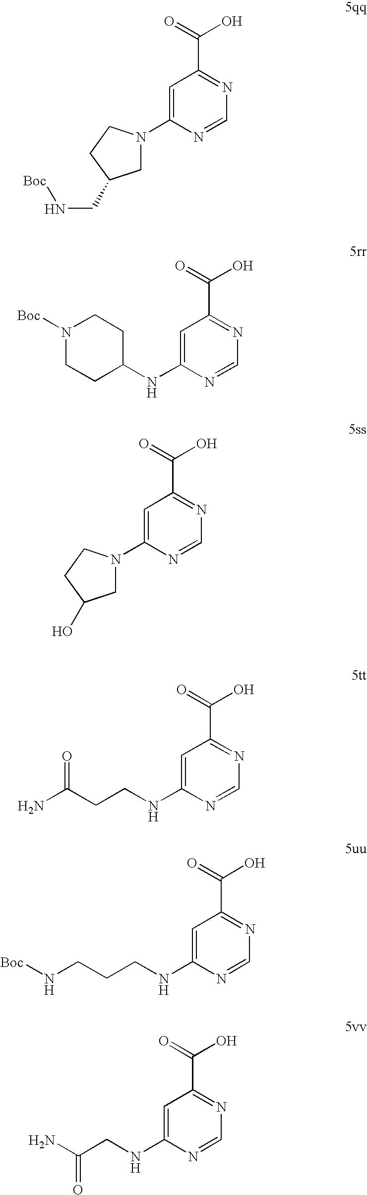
N1(C2=CC(C(=O)O)=NC=N2)CC(CN[Boc])CC1.N(C1CCN([Boc])CC1)C1=CC(C(=O)O)=NC=N1.N1(C2=CC(C(=O)O)=NC=N2)CC(O)CC1.N(C1=CC(C(=O)O)=NC=N1)CCC(N)=O.N(C1=CC(C(=O)O)=NC=N1)CCCN[Boc].N(C1=CC(C(=O)O)=NC=N1)CC(N)=O
